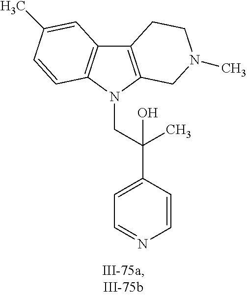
C12=C(N(CC(C3=CC=NC=C3)(C)O)C3=C1C=C(C)C=C3)CN(C)CC2
